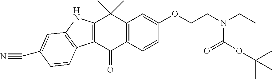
C12=C(C(=O)C3=C(C1(C)C)C=C(OCCN(CC)C(=O)OC(C)(C)C)C=C3)C1=C(N2)C=C(C#N)C=C1
